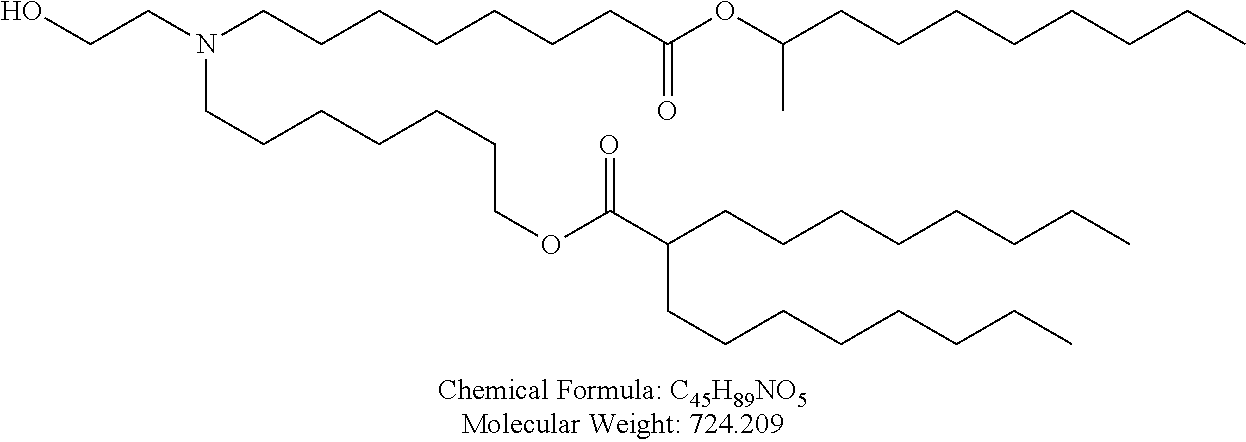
OCCN(CCCCCCCC(OC(CCCCCCCC)C)=O)CCCCCCCOC(C(CCCCCCCC)CCCCCCCC)=O
